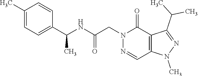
C1(C(NC(CN2N=CC3=C(C2=O)C(C(C)C)=NN3C)=O)C)=CC=C(C)C=C1
